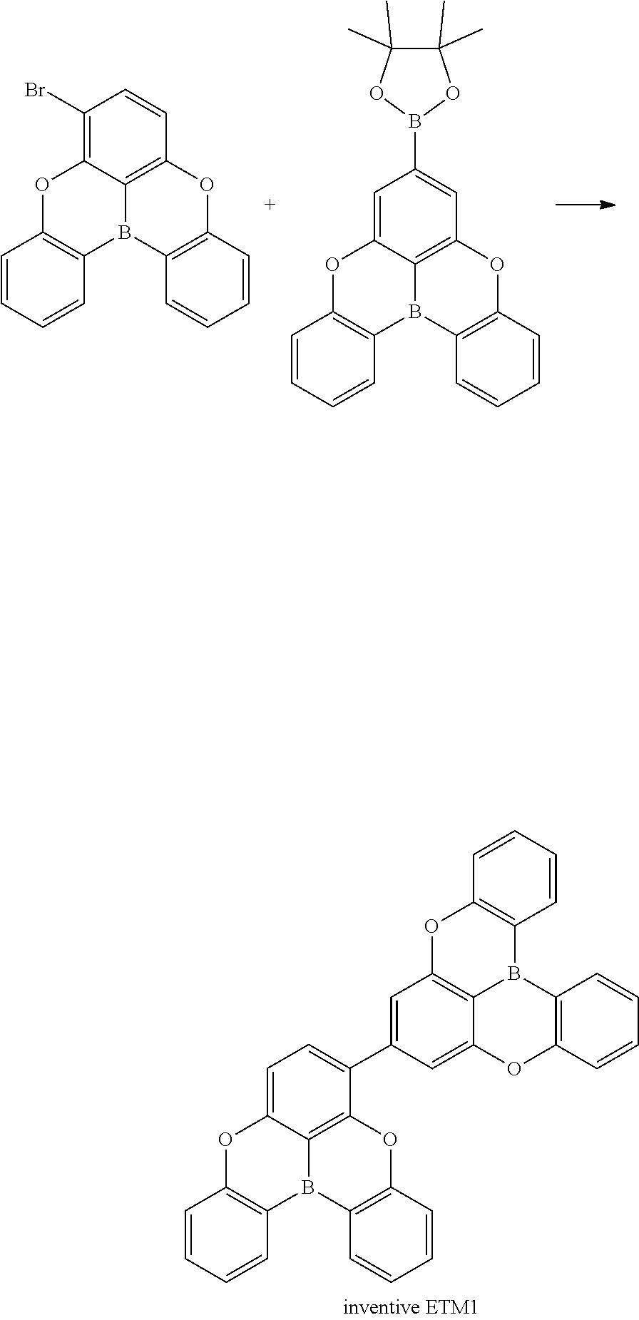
C1=CC2=C3B(C4=C(OC3=C1Br)C=CC=C4)C1=C(O2)C=CC=C1.B1(C2=CC3=C4B(C5=C(OC4=C2)C=CC=C5)C2=C(O3)C=CC=C2)OC(C)(C)C(C)(C)O1.C12=C(C=CC=C1)B1C3=C(O2)C=C(C2=CC=C4C5=C2OC2=C(B5C5=C(O4)C=CC=C5)C=CC=C2)C=C3OC2=C1C=CC=C2
